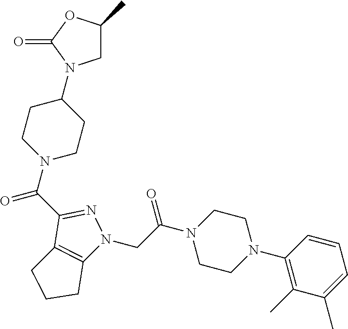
C(C(N1CCN(C2=C(C)C(C)=CC=C2)CC1)=O)N1C2=C(C(C(=O)N3CCC(N4CC(C)OC4=O)CC3)=N1)CCC2
